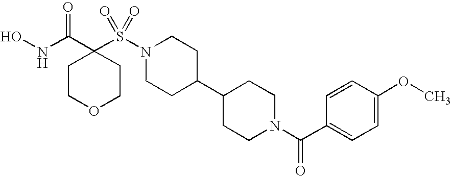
S(N1CCC(C2CCN(C(C3=CC=C(OC)C=C3)=O)CC2)CC1)(=O)(=O)C1(C(=O)NO)CCOCC1
